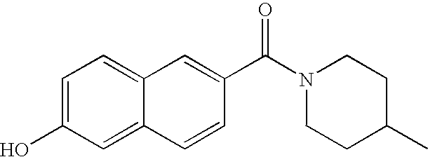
C1=C(O)C=C2C(=C1)C=C(C(=O)N1CCC(C)CC1)C=C2
